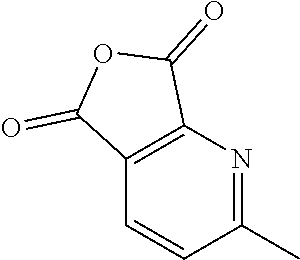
C12=C(N=C(C)C=C1)C(=O)OC2=O
